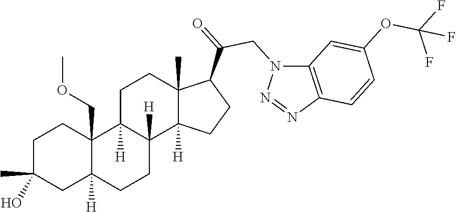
C1C(C)(O)CC2([H])C(COC)(C1)C1([H])C([H])(CC2)C2([H])C(C)(CC1)C(C(=O)CN1C3=C(N=N1)C=CC(OC(F)(F)F)=C3)CC2
